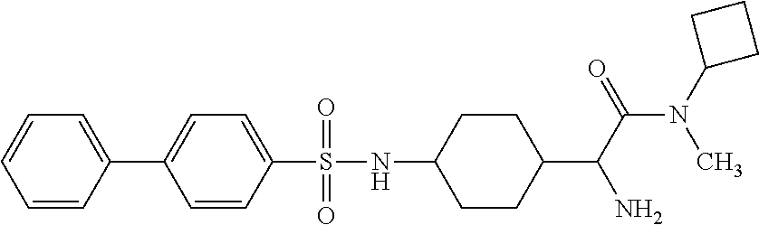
C1=CC=CC(C2=CC=C(S(NC3CCC(C(C(=O)N(C4CCC4)C)N)CC3)(=O)=O)C=C2)=C1
